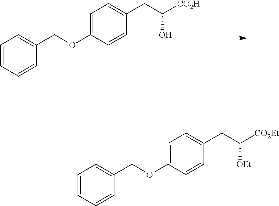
C1=C(OCC2=CC=CC=C2)C=CC(CC([CO2H])O)=C1.C1=C(OCC2=CC=CC=C2)C=CC(CC([CO2Et])[OEt])=C1
